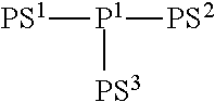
[PS1][P1]([PS3])[PS2]
